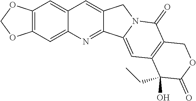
O1COC2=C1C=C1C=C3C(=NC1=C2)C1=CC2=C(C(=O)N1C3)COC(=O)C2(CC)O
